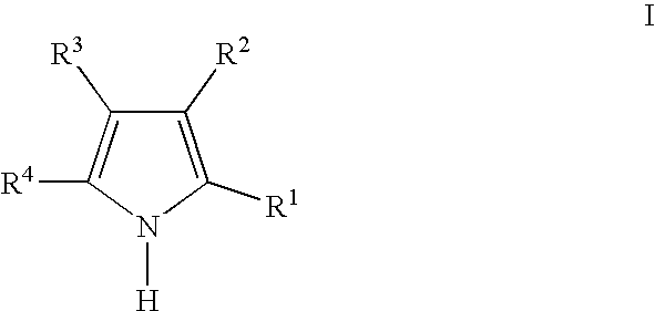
C1([R2])=C([R1])N([H])C([R4])=C1[R3]
